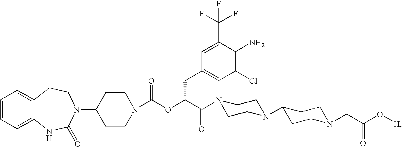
C1=CC=C2C(=C1)CCN(C1CCN(C(OC(C(=O)N3CCN(C4CCN(CC(O[H])=O)CC4)CC3)CC3=CC(Cl)=C(N)C(C(F)(F)F)=C3)=O)CC1)C(=O)N2
